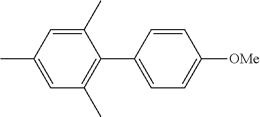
C1(C)=CC(C)=C(C2=CC=C([OMe])C=C2)C(C)=C1
